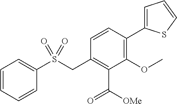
C1=CC=CC(S(CC2=C(C([OMe])=O)C(OC)=C(C3=CC=CS3)C=C2)(=O)=O)=C1
